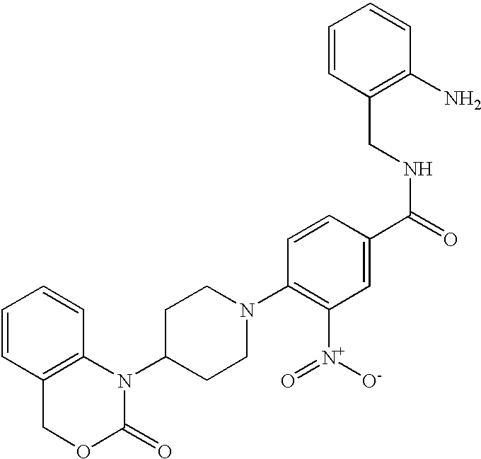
C1=CC2=C(C=C1)N(C1CCN(C3=C([N+](=O)[O-])C=C(C(NCC4=C(N)C=CC=C4)=O)C=C3)CC1)C(=O)OC2
